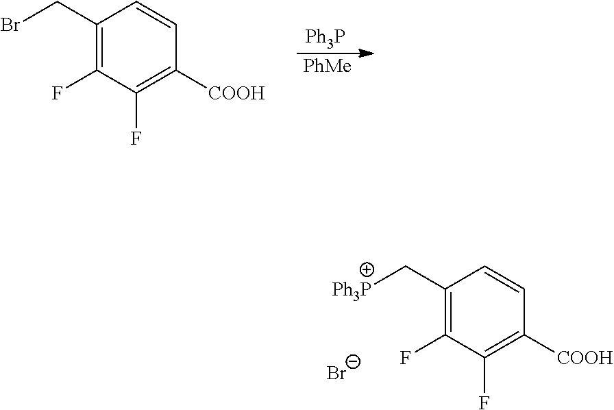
C1(CBr)=C(F)C(F)=C([COOH])C=C1.[Ph3P].[PhMe].C1(C[Ph3P])=C(F)C(F)=C([COOH])C=C1.[Br-]
